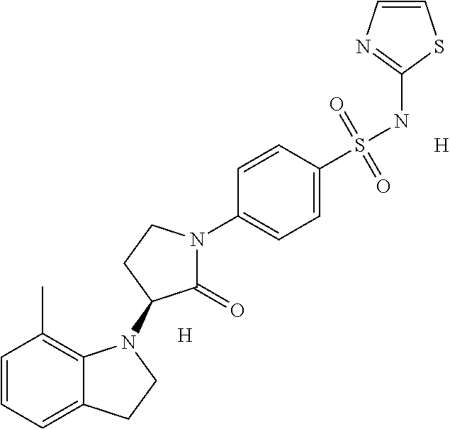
C1=CC=C2C(=C1C)N(C1C(=O)N(C3=CC=C(S(NC4=NC=CS4)(=O)=O)C=C3)CC1)CC2.[H].[H]
